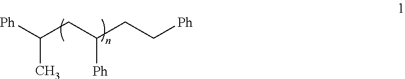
[Ph]C(CC(CC[Ph])[Ph])C
